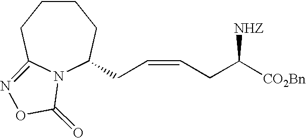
C1CCC2=NOC(=O)N2C(CC=CCC([CO2Bn])[NHZ])C1
